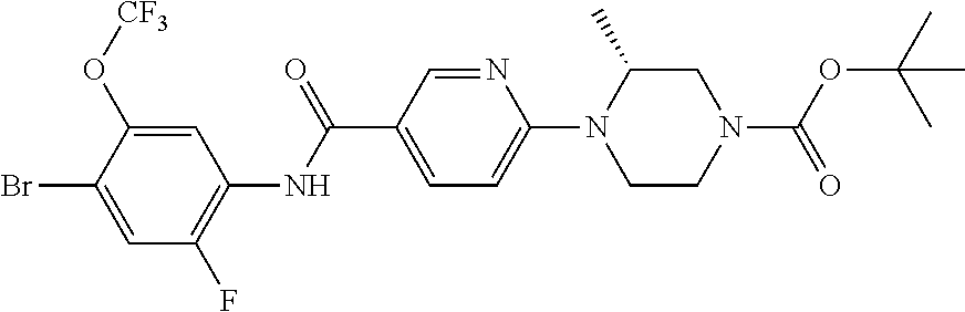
C1=C(O[CF3])C(Br)=CC(F)=C1NC(C1=CC=C(N2CCN(C(OC(C)(C)C)=O)CC2C)N=C1)=O
